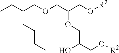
O(CC(CO[R2])OCC(CO[R2])O)CC(CC)CCCC
